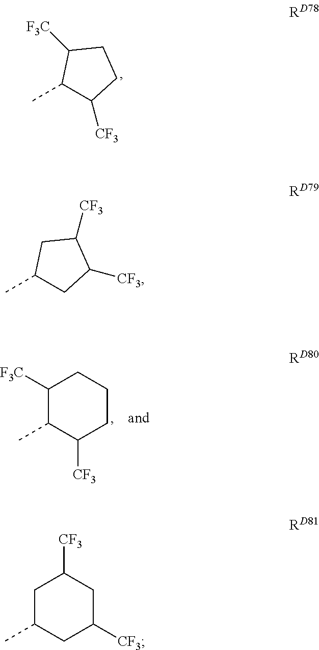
C1C(C)CC([CF3])CC1[CF3].CC1C([CF3])CCC1[F3C].C1([F3C])C(C)C([CF3])CCC1.CC1CC([CF3])C([CF3])C1
